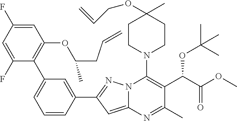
C1=C(F)C=C(F)C(C2=CC=CC(C3=NN4C(=C3)N=C(C)C(C(C(=O)OC)OC(C)(C)C)=C4N3CCC(C)(OCC=C)CC3)=C2)=C1OC(CC=C)C
